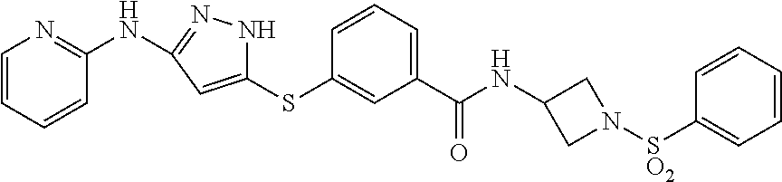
C1=CC=CC(NC2=NNC(SC3=CC(C(=O)NC4CN([SO2]C5=CC=CC=C5)C4)=CC=C3)=C2)=N1
